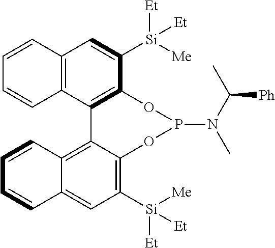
C12=C(C3=C(C([Si]([Me])([Et])[Et])=C1)OP(N(C(C)[Ph])C)OC1=C([Si]([Me])([Et])[Et])C=C4C(=C31)C=CC=C4)C=CC=C2
